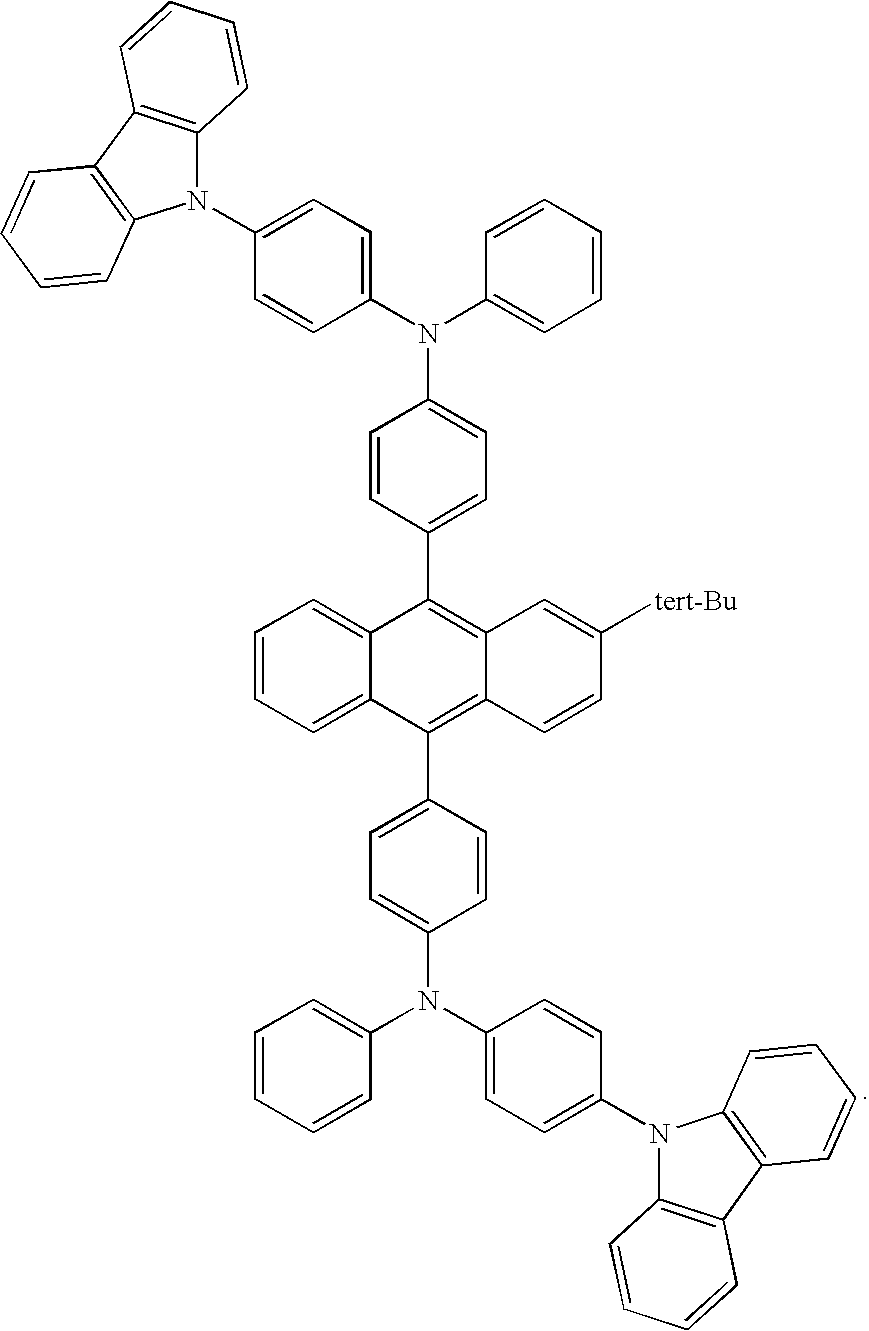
C1=CC=C2C(=C1)C(C1=CC=C(N(C3=CC=C(N4C5=C(C6=C4C=CC=C6)C=CC=C5)C=C3)C3=CC=CC=C3)C=C1)=C1C(=C2C2=CC=C(N(C3=CC=C(N4C5=C(C6=C4C=CC=C6)C=CC=C5)C=C3)C3=CC=CC=C3)C=C2)C=CC([tert-Bu])=C1
